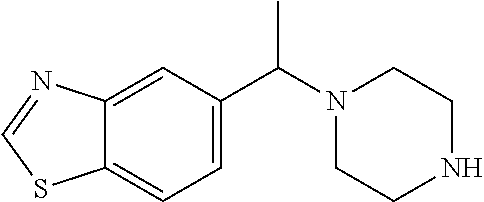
C12=CC(C(N3CCNCC3)C)=CC=C1SC=N2
